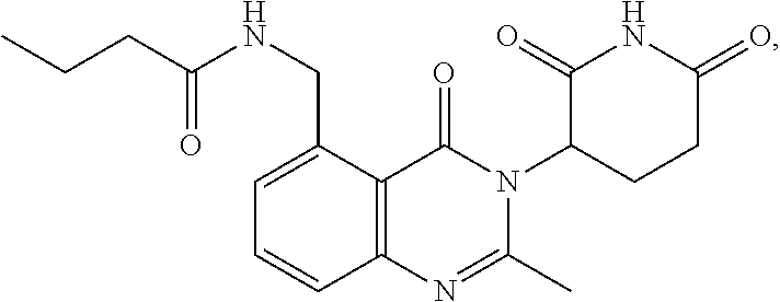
C12=C(C(CNC(CCC)=O)=CC=C1)C(=O)N(C1CCC(=O)NC1=O)C(C)=N2
